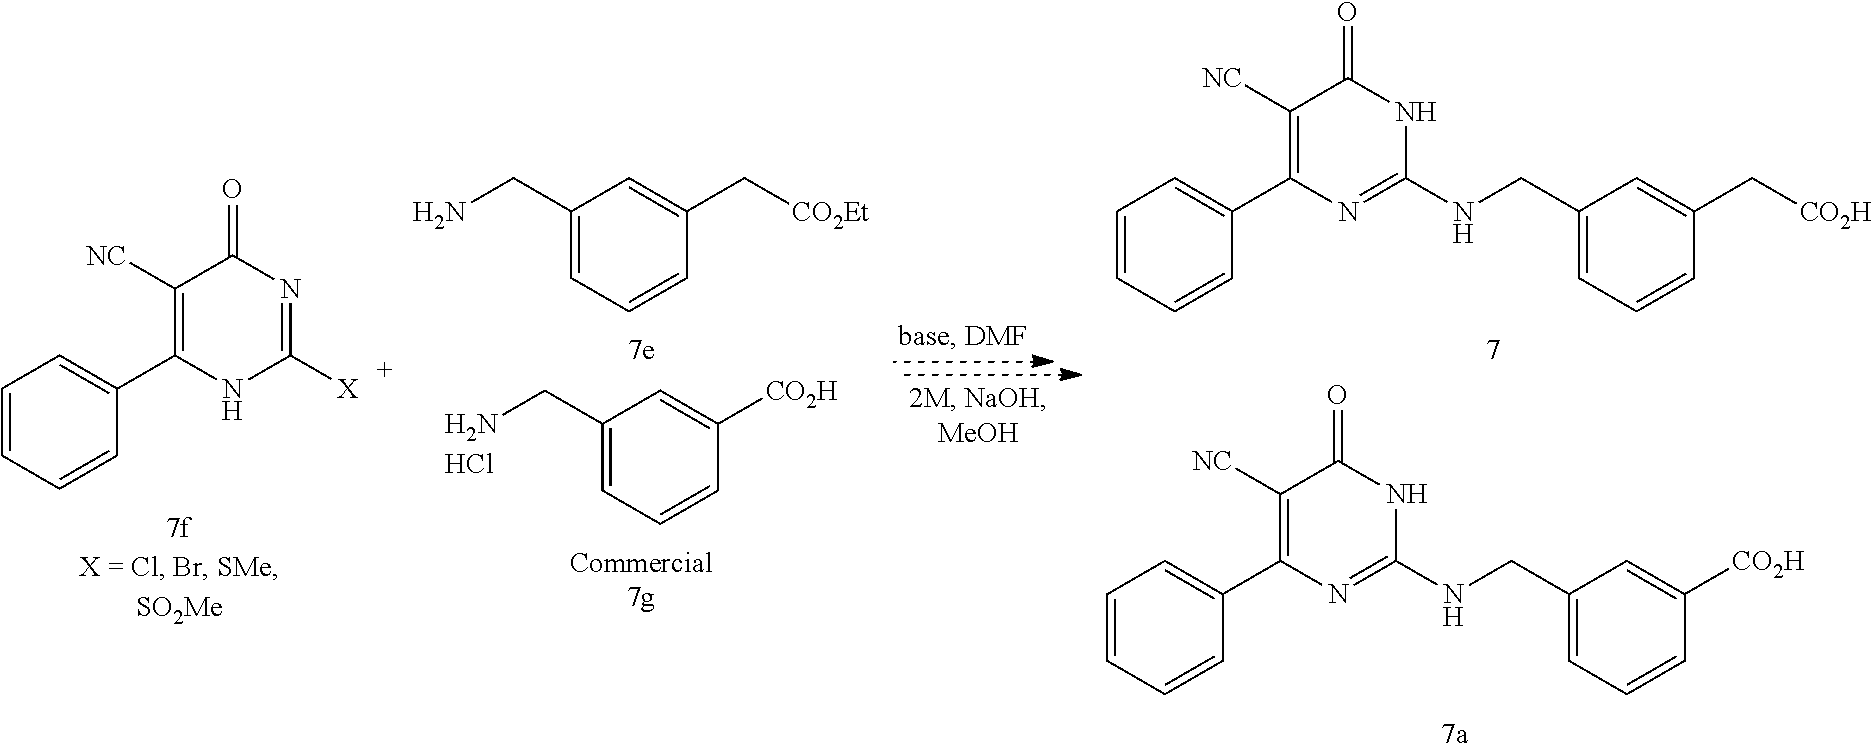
C1(CN)=CC=CC(C[CO2Et])=C1.C1=CC=CC(C2=C([NC])C(=O)N=C([X])N2)=C1.C1(CNC2=NC(C3=CC=CC=C3)=C([NC])C(=O)N2)=CC=CC(C[CO2H])=C1.C1(CNC2=NC(C3=CC=CC=C3)=C([NC])C(=O)N2)=CC=CC([CO2H])=C1.C1(CN)=CC=CC([CO2H])=C1.Cl
